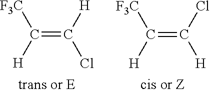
C(=C(Cl)[H])([H])[F3C].C(=C([H])Cl)([H])[F3C]
